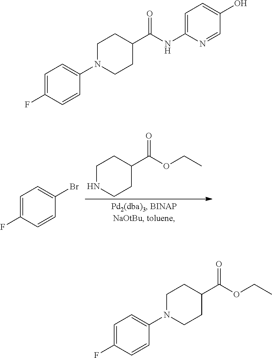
C1NCCC(C(OCC)=O)C1.C1=CC(F)=CC=C1Br.C1=CC(F)=CC=C1N1CCC(C(NC2=CC=C(O)C=N2)=O)CC1.C1=CC(F)=CC=C1N1CCC(C(OCC)=O)CC1
